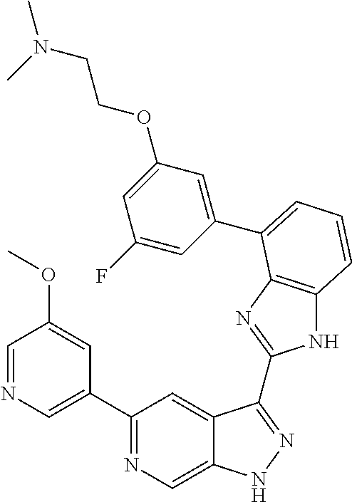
C1(C2=NC=C3C(=C2)C(C2=NC4=C(N2)C=CC=C4C2=CC(OCCN(C)C)=CC(F)=C2)=NN3)=CN=CC(OC)=C1
